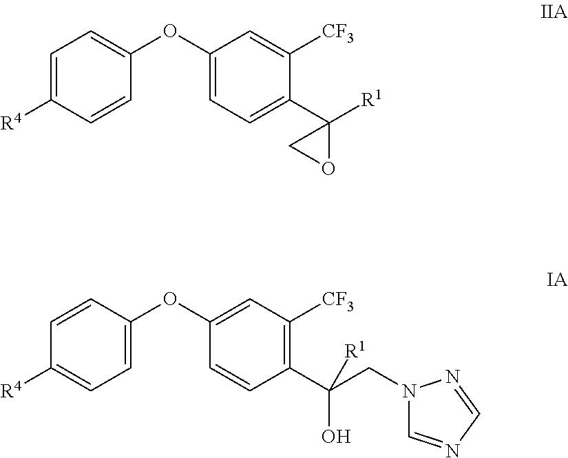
C1=C([R4])C=CC(OC2=CC=C(C3([R1])CO3)C([CF3])=C2)=C1.C1=C([R4])C=CC(OC2=CC([CF3])=C(C([R1])(O)CN3C=NC=N3)C=C2)=C1
